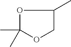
O1C(C)(C)OCC1C
